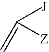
C(=C)([Z])[J]
